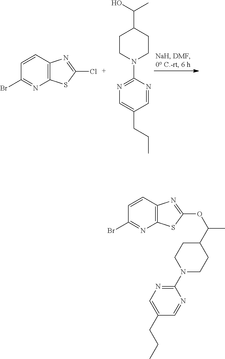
C1=CC2=C(N=C1Br)SC(Cl)=N2.C1CN(C2=NC=C(CCC)C=N2)CCC1C(O)C.C1=CC2=C(N=C1Br)SC(OC(C)C1CCN(C3=NC=C(CCC)C=N3)CC1)=N2
